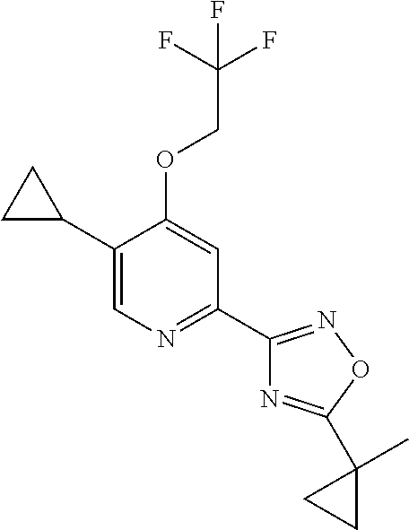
C1(C2CC2)=CN=C(C2=NOC(C3(C)CC3)=N2)C=C1OCC(F)(F)F
